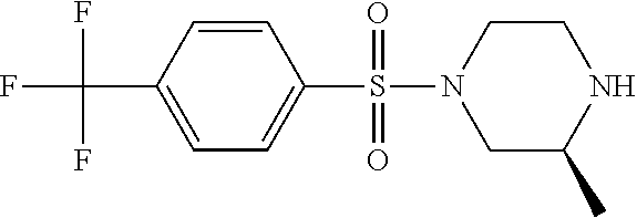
C1=CC(C(F)(F)F)=CC=C1S(=O)(=O)N1CC(C)NCC1
